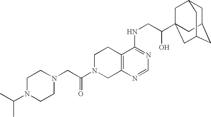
N1(CC(N2CC3=C(CC2)C(NCC(O)C24CC5CC(CC(C2)C5)C4)=NC=N3)=O)CCN(C(C)C)CC1
